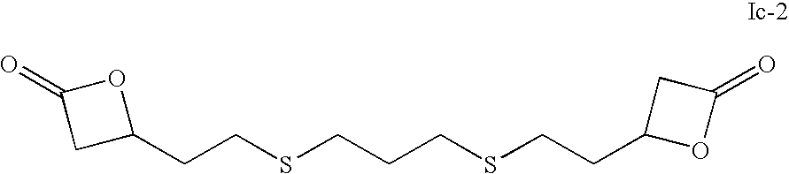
C1(CCSCCCSCCC2OC(=O)C2)OC(=O)C1
